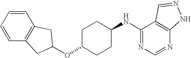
C1=CC=CC2=C1CC(OC1CCC(NC3=NC=NC4=C3C=NN4)CC1)C2
